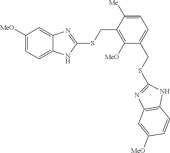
[MeO]C1=CC=C2NC(SCC3=C([MeO])C(CSC4=NC5=C(N4)C=CC([MeO])=C5)=CC=C3[Me])=NC2=C1
